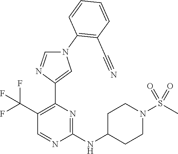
N1(C2=C(C#N)C=CC=C2)C=NC(C2=C(C(F)(F)F)C=NC(NC3CCN(S(C)(=O)=O)CC3)=N2)=C1
